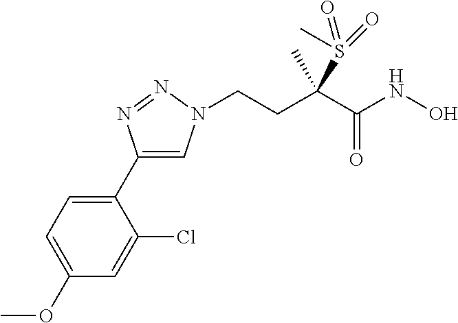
C1(C2=CC=C(OC)C=C2Cl)=CN(CCC(C(=O)NO)(S(C)(=O)=O)C)N=N1
